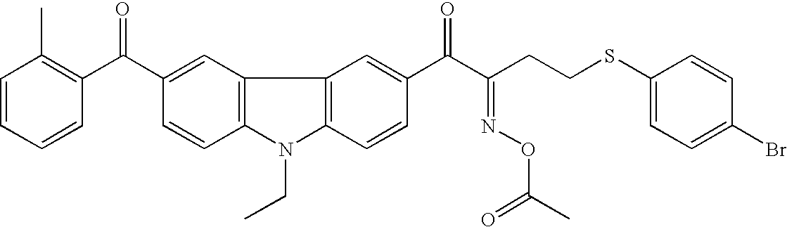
C1=CC=CC(C(C2=CC3=C(C=C2)N(CC)C2=C3C=C(C(C(CCSC3=CC=C(Br)C=C3)=NOC(C)=O)=O)C=C2)=O)=C1C
